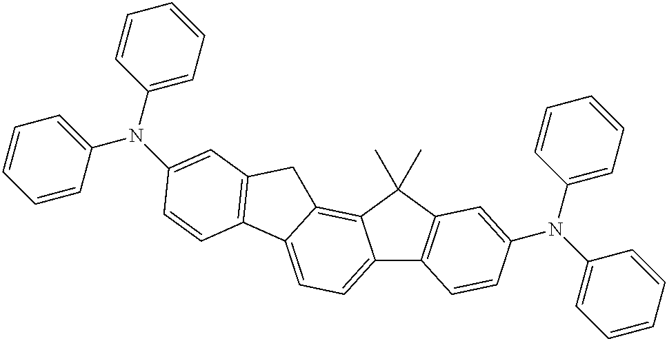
C12=CC=C3C(=C1C(C)(C)C1=C2C=CC(N(C2=CC=CC=C2)C2=CC=CC=C2)=C1)CC1=C3C=CC(N(C2=CC=CC=C2)C2=CC=CC=C2)=C1
